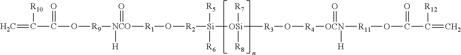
C=C([R10])C(=O)O[R9][NCO]([R1]O[R2][Si]([R5])([R6])[OSi]([R3]O[R4][OCN]([R11]OC(=O)C(=C)[R12])(=O)[H])([R7])[R8])(=O)[H]
